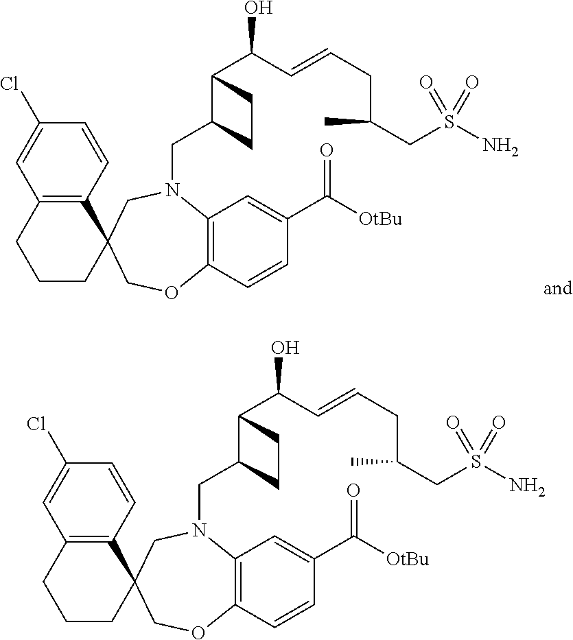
C1CC2(C3=C(C1)C=C(Cl)C=C3)COC1=C(N(CC3C(C(O)C=CCC(CS(N)(=O)=O)C)CC3)C2)C=C(C([OtBu])=O)C=C1.C1CC2(C3=C(C1)C=C(Cl)C=C3)COC1=C(N(CC3C(C(O)C=CCC(CS(N)(=O)=O)C)CC3)C2)C=C(C([OtBu])=O)C=C1
